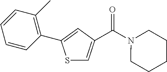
S1C=C(C(N2CCCCC2)=O)C=C1C1=C(C)C=CC=C1
